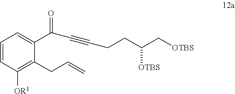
C1=CC([OR1])=C(CC=C)C(C(C#CCCC([OTBS])C[OTBS])=O)=C1
